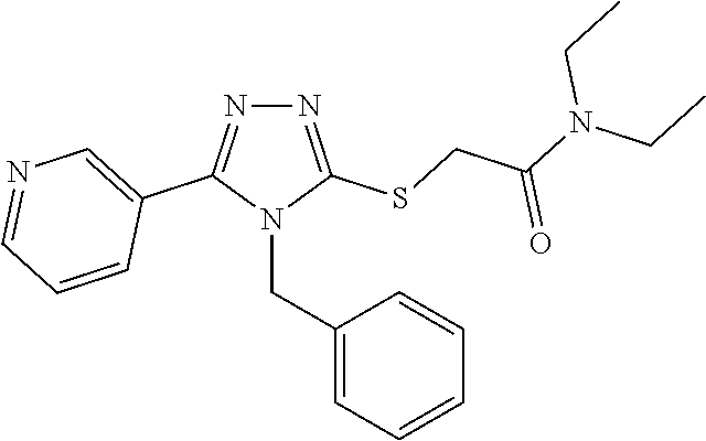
N1=C(SCC(N(CC)CC)=O)N(CC2=CC=CC=C2)C(C2=CN=CC=C2)=N1
